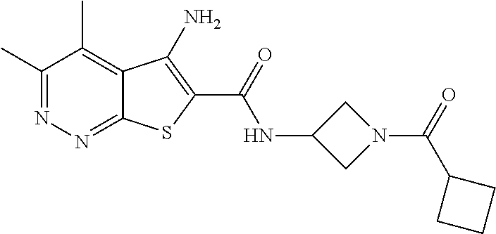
C1(C)=NN=C2C(=C1C)C(N)=C(C(=O)NC1CN(C(C3CCC3)=O)C1)S2
